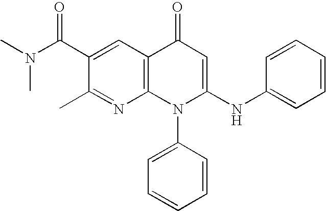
C1(C)=NC2=C(C=C1C(N(C)C)=O)C(=O)C=C(NC1=CC=CC=C1)N2C1=CC=CC=C1
